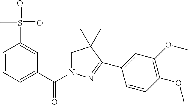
C1=CC=C(C(N2CC(C)(C)C(C3=CC(OC)=C(OC)C=C3)=N2)=O)C=C1S(=O)(=O)C
